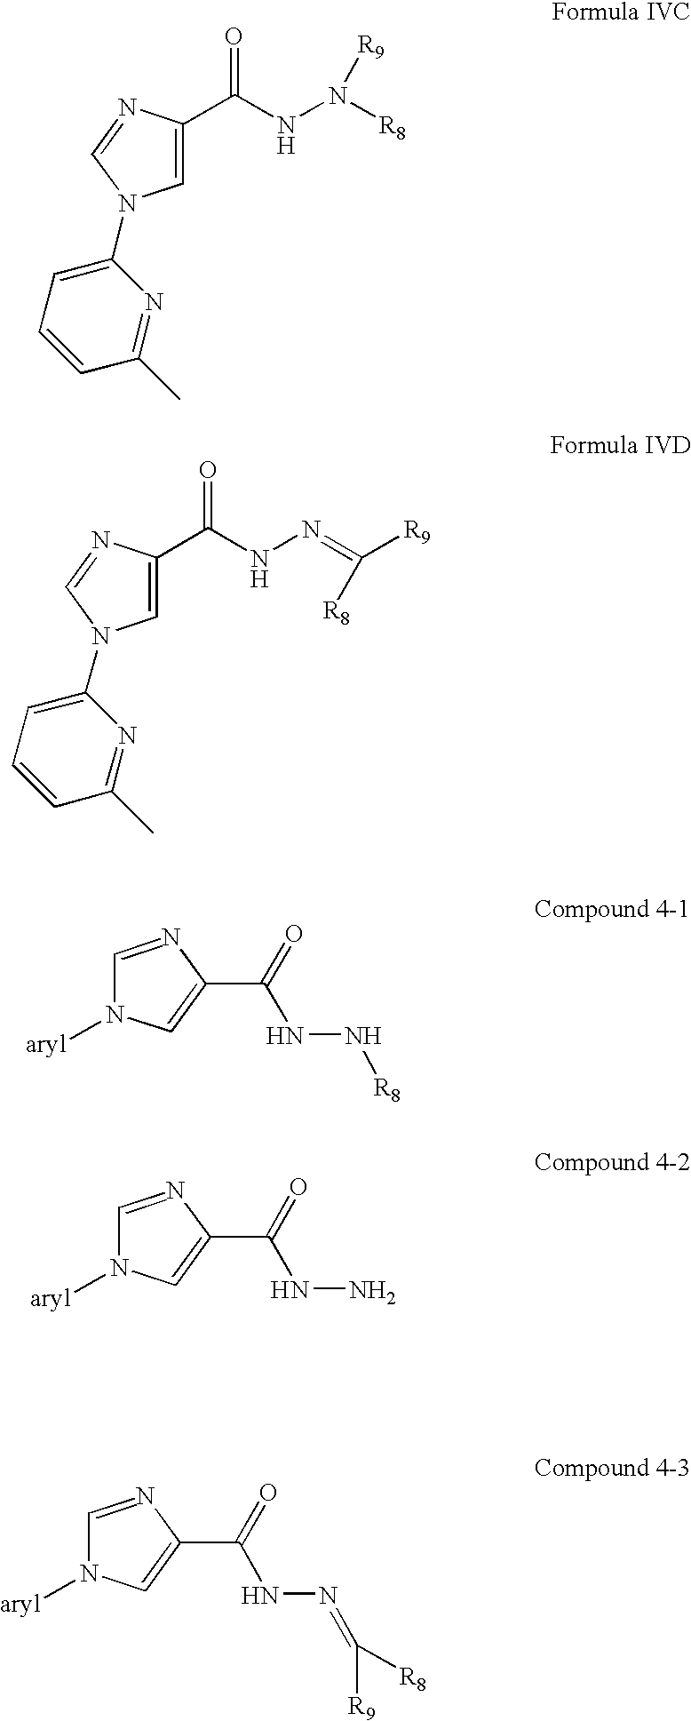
C1=C(C(NN([R8])[R9])=O)N=CN1C1=CC=CC(C)=N1.C1=C(C(NN=C([R9])[R8])=O)N=CN1C1=CC=CC(C)=N1.C1=NC(C(=O)NN[R8])=CN1[aryl].C1=NC(C(=O)NN)=CN1[aryl].C1=NC(C(=O)NN=C([R9])[R8])=CN1[aryl]
